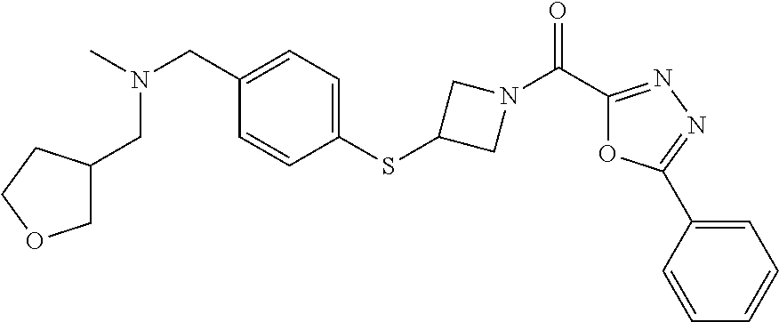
CN(CC1=CC=C(SC2CN(C(C3=NN=C(C4=CC=CC=C4)O3)=O)C2)C=C1)CC1COCC1
